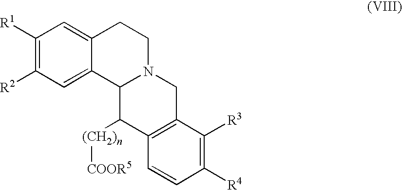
C1([R1])=C([R2])C=C2C(=C1)CCN1C2C([(CH2)n][COOR5])C2=C(C1)C([R3])=C([R4])C=C2
